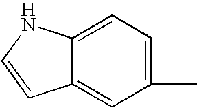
C12=CC=C(C)C=C1C=CN2
